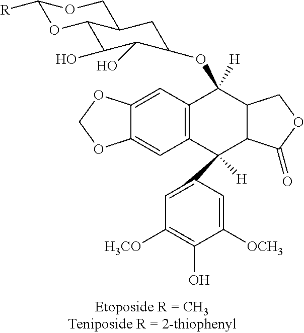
C12=C(C(C3=CC([H3CO])=C(O)C([OCH3])=C3)([H])C3C(C1(OC1C(O)C(O)C4OC([R])OCC4C1)[H])COC3=O)C=C1C(=C2)OCO1
